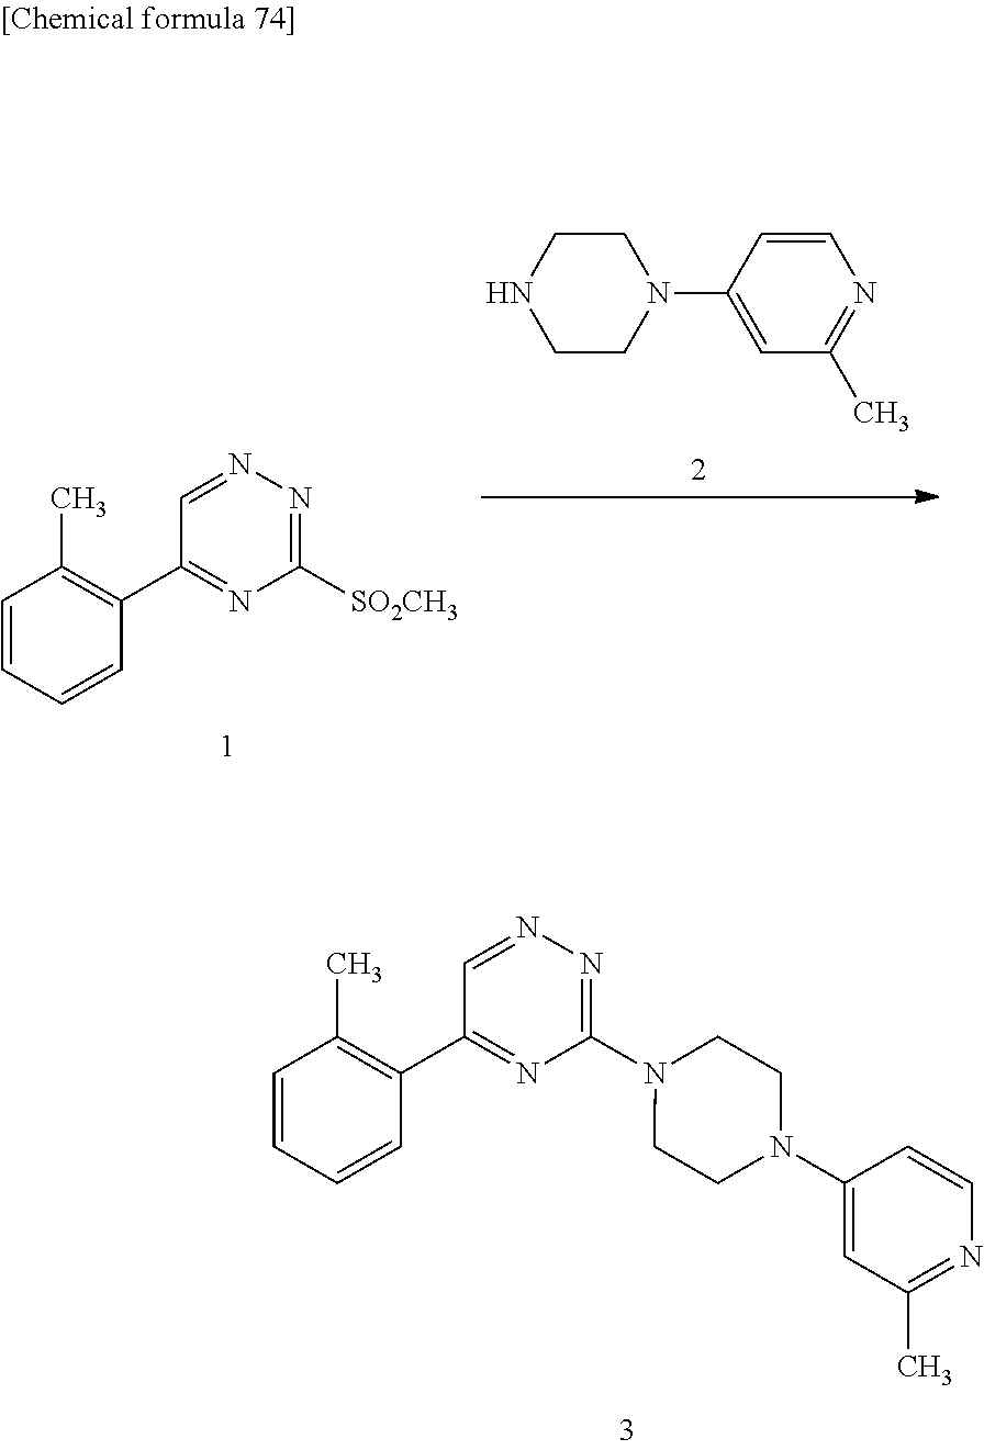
C1=CC=CC(C2=NC([SO2CH3])=NN=C2)=C1C.C1CN(C2=CC(C)=NC=C2)CCN1.C1=CC=CC(C2=NC(N3CCN(C4=CC(C)=NC=C4)CC3)=NN=C2)=C1C
